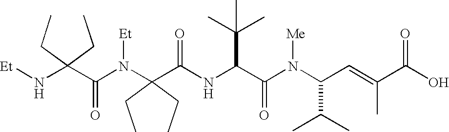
N(C(C(N(C(C(C)C)C=C(C(O)=O)C)[Me])=O)C(C)(C)C)C(=O)C(N(C(C(N[Et])(CC)CC)=O)[Et])(CC)CC
